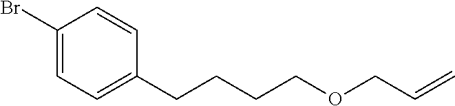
C1=CC(CCCCOCC=C)=CC=C1Br
